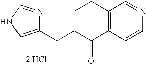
N1=CNC=C1CC1C(=O)C2=C(CC1)C=NC=C2.[2 HCl]
